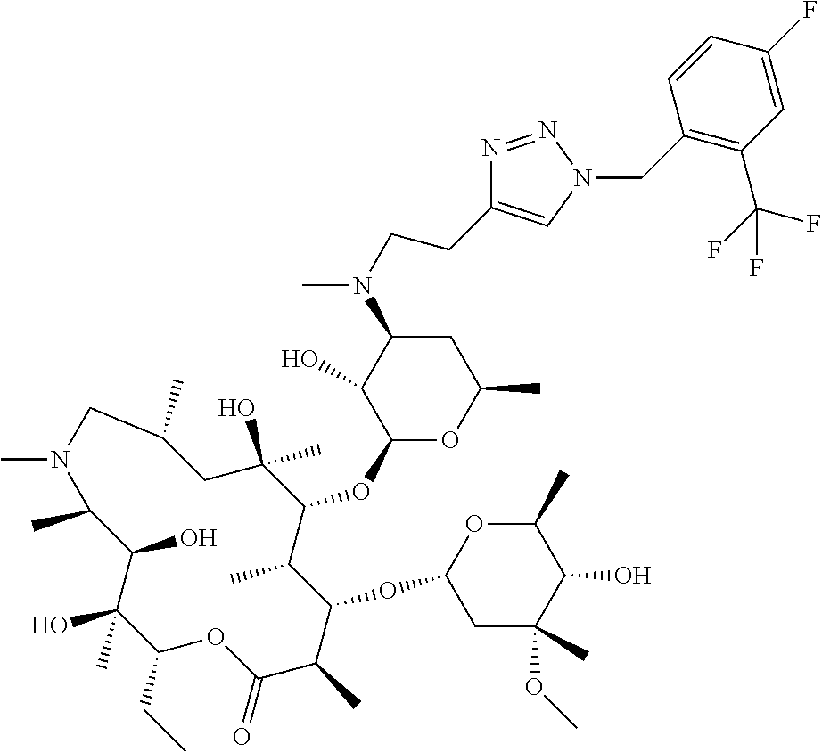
C1(CC)C(C)(O)C(O)C(C)N(C)CC(C)CC(O)(C)C(OC2OC(C)CC(N(C)CCC3=CN(CC4=C(C(F)(F)F)C=C(F)C=C4)N=N3)C2O)C(C)C(OC2CC(C)(OC)C(O)C(C)O2)C(C)C(=O)O1
